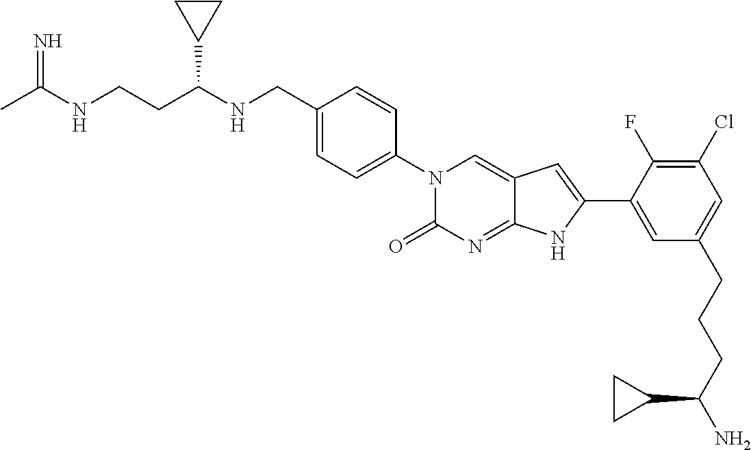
CC(NCCC(NCC1=CC=C(N2C(=O)N=C3C(=C2)C=C(C2=CC(CCCC(N)C4CC4)=CC(Cl)=C2F)N3)C=C1)C1CC1)=N
